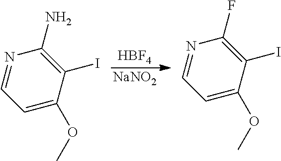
[HBF4].[NaNO2].N1=CC=C(OC)C(I)=C1N.N1=CC=C(OC)C(I)=C1F
